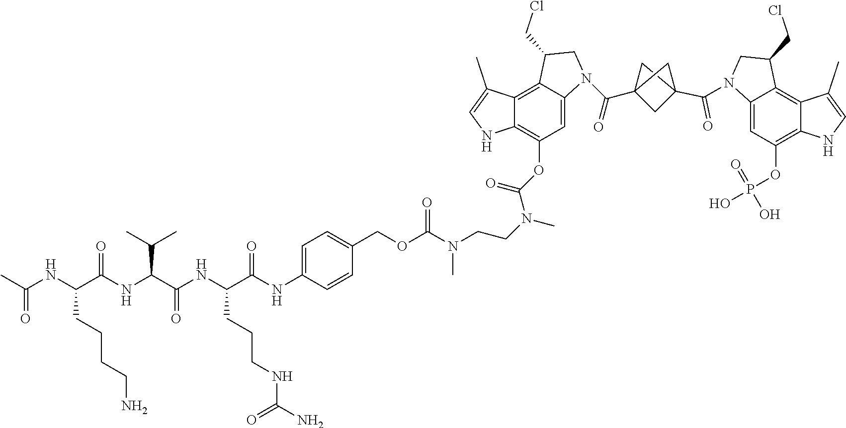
C(NC(C(NC(C(NC(C(NC1=CC=C(COC(N(CCN(C)C(OC2=C3C(=C4C(=C2)N(C(=O)C25CC(C(=O)N6C7=CC(OP(O)(=O)O)=C8C(=C7C(CCl)C6)C(C)=CN8)(C2)C5)CC4CCl)C(C)=CN3)=O)C)=O)C=C1)=O)CCCNC(N)=O)=O)C(C)C)=O)CCCCN)(C)=O
